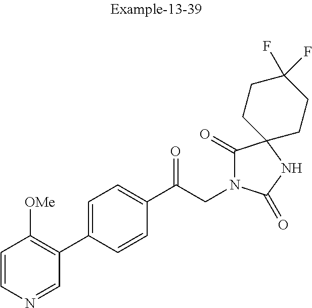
C1=CN=CC(C2=CC=C(C(CN3C(=O)C4(NC3=O)CCC(F)(F)CC4)=O)C=C2)=C1[OMe]
